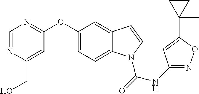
O(C1=CC=C2C(=C1)C=CN2C(=O)NC1=NOC(C2(C)CC2)=C1)C1=NC=NC(CO)=C1
